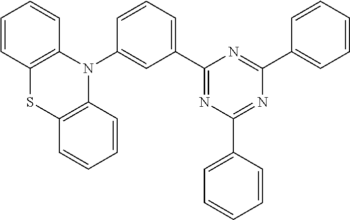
C1(C2=NC(C3=CC=CC=C3)=NC(C3=CC=CC=C3)=N2)=CC=CC(N2C3=C(SC4=C2C=CC=C4)C=CC=C3)=C1
